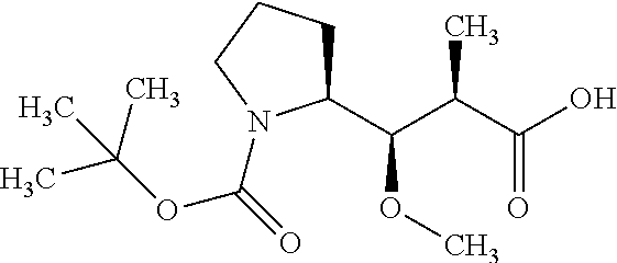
C1(C(OC)C(C)C(=O)O)CCCN1C(OC(C)(C)C)=O
